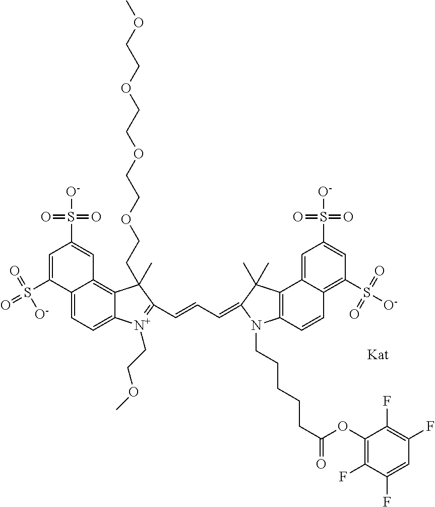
C12=CC=C3C(=C1C=C(S([O-])(=O)=O)C=C2S(=O)(=O)[O-])C(CCOCCOCCOCCOC)(C)C(C=CC=C1C(C)(C)C2=C(C=CC4=C(S([O-])(=O)=O)C=C(S([O-])(=O)=O)C=C42)N1CCCCCC(=O)OC1=C(F)C(F)=CC(F)=C1F)=[N+]3CCOC
